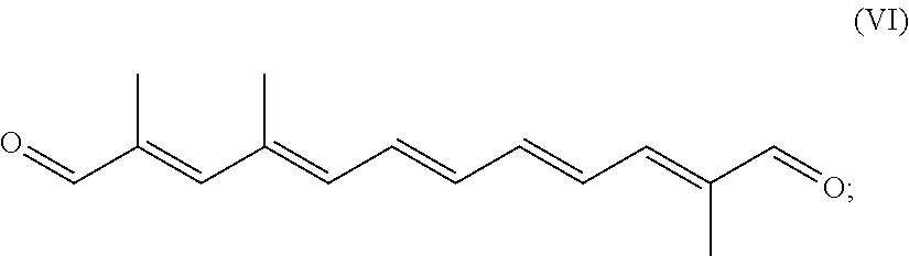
O=CC(=CC(=CC=CC=CC=C(C=O)C)C)C
